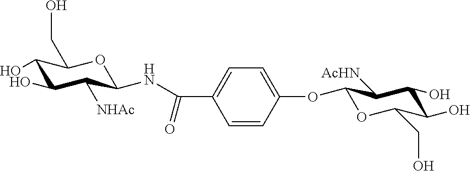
C1=C(OC2OC(CO)C(O)C(O)C2[AcHN])C=CC(C(=O)NC2C([NHAc])C(O)C(O)C(CO)O2)=C1
